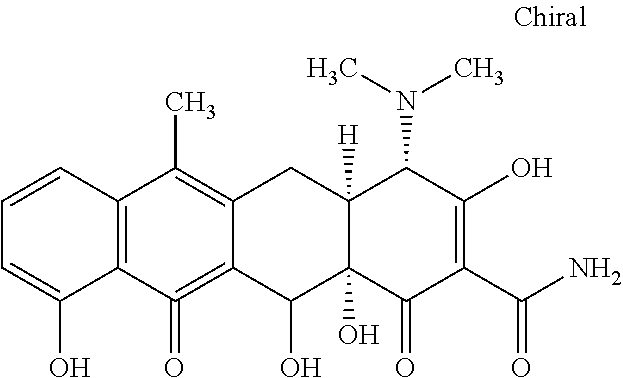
C1=CC2=C(C(O)=C1)C(=O)=C1C(=C2C)CC2([H])C(O)(C1O)C(=O)C(C(N)=O)=C(O)C2N(C)C
